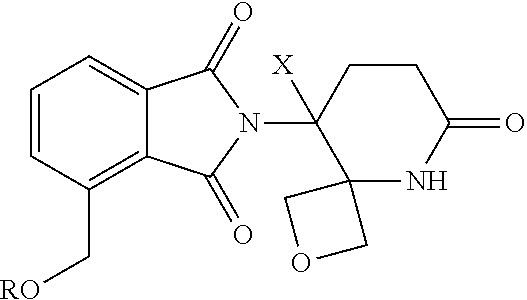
C1=CC(C[RO])=C2C(=C1)C(=O)N(C1([X])C3(NC(=O)CC1)COC3)C2=O
